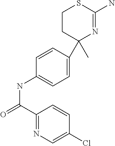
C1(C(=O)NC2=CC=C(C3(C)N=C(N)SCC3)C=C2)=NC=C(Cl)C=C1
